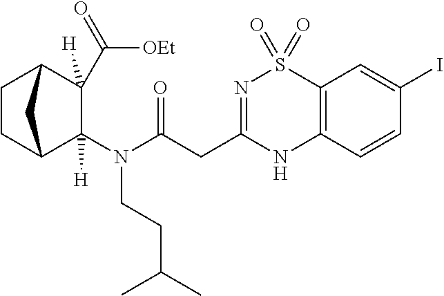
C1CC2C(N(C(=O)CC3=NS(=O)(=O)C4=C(N3)C=CC(I)=C4)CCC(C)C)([H])C(C(=O)[OEt])([H])C1C2
